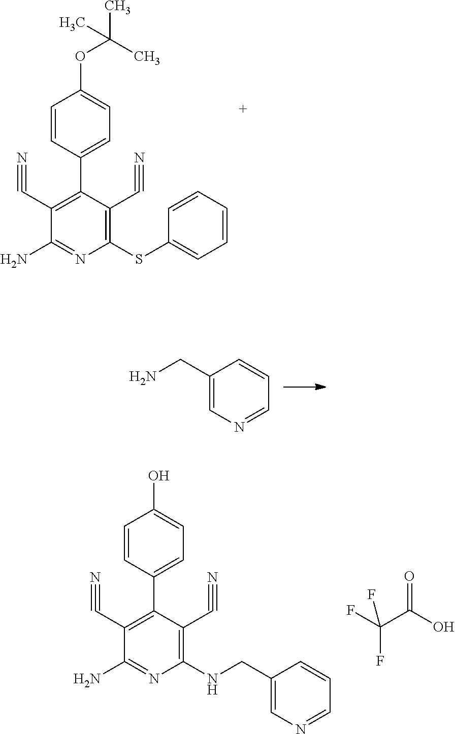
C1=CC(C2=C(C#N)C(N)=NC(SC3=CC=CC=C3)=C2C#N)=CC=C1OC(C)(C)C.C1(CN)=CN=CC=C1.C1=CC(C2=C(C#N)C(N)=NC(NCC3=CN=CC=C3)=C2C#N)=CC=C1O.C(F)(F)(C(O)=O)F
